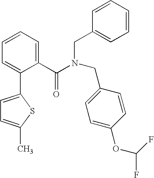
C1(C2=CC=C(C)S2)=CC=CC=C1C(N(CC1=CC=CC=C1)CC1=CC=C(OC(F)F)C=C1)=O
